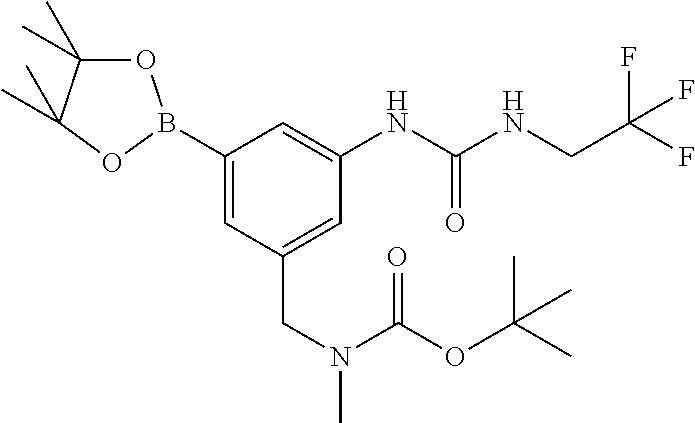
C1(B2OC(C)(C)C(C)(C)O2)=CC(CN(C)C(OC(C)(C)C)=O)=CC(NC(NCC(F)(F)F)=O)=C1
